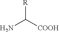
[R]C(N)[COOH]
